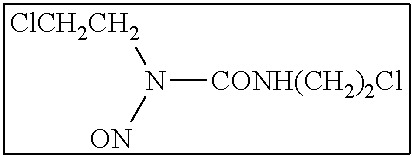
N([CONH(CH2)2Cl])([ON])[ClCH2CH2]
